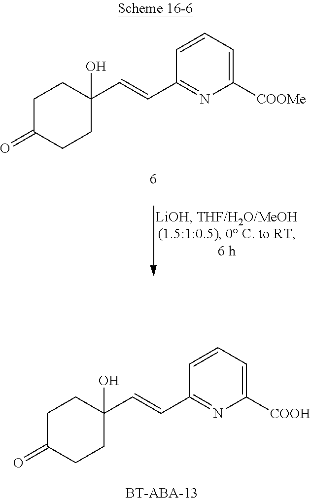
C1C(=O)CCC(O)(C=CC2=NC([COOMe])=CC=C2)C1.C1C(=O)CCC(O)(C=CC2=NC([COOH])=CC=C2)C1
